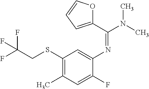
N(C1=CC(SCC(F)(F)F)=C(C)C=C1F)=C(N(C)C)C1=CC=CO1
